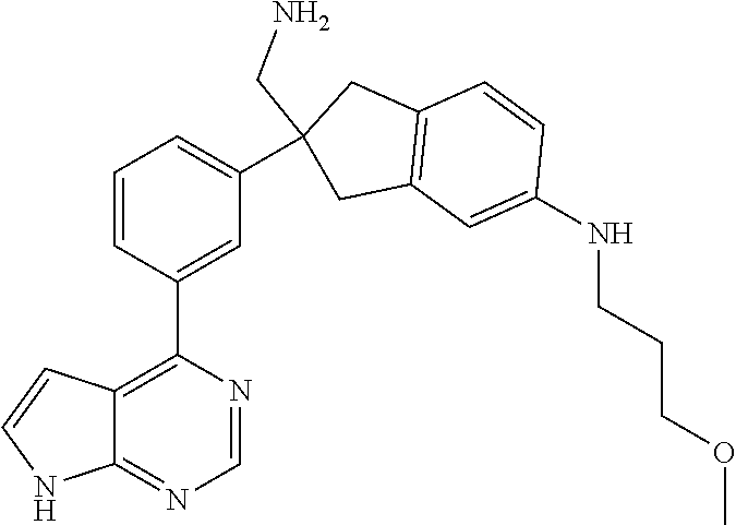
C1=CC(C2=C3C(=NC=N2)NC=C3)=CC(C2(CN)CC3=C(C2)C=CC(NCCCOC)=C3)=C1
